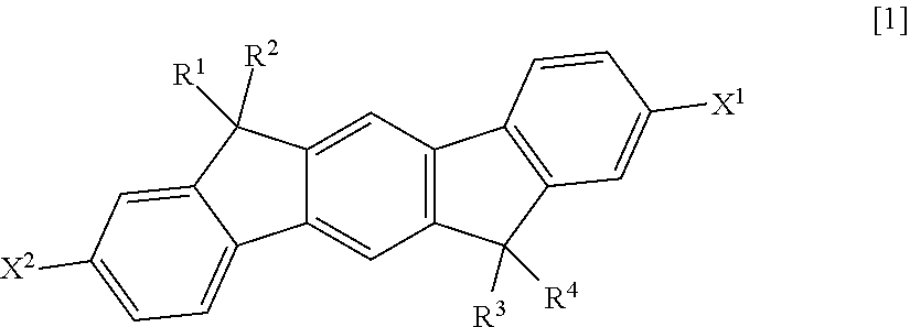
C12=CC3=C(C=C1C([R1])([R2])C1=CC([X2])=CC=C21)C1=C(C3([R4])[R3])C=C([X1])C=C1
